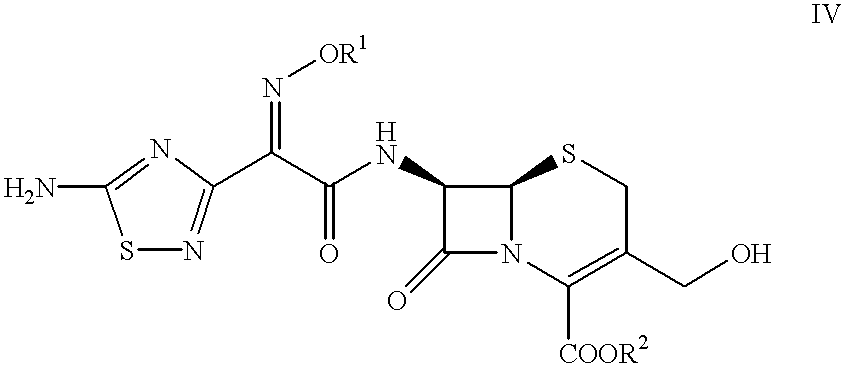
S1N=C(C(C(NC2C(=O)N3C2SCC(CO)=C3[COOR2])=O)=N[OR1])N=C1N
